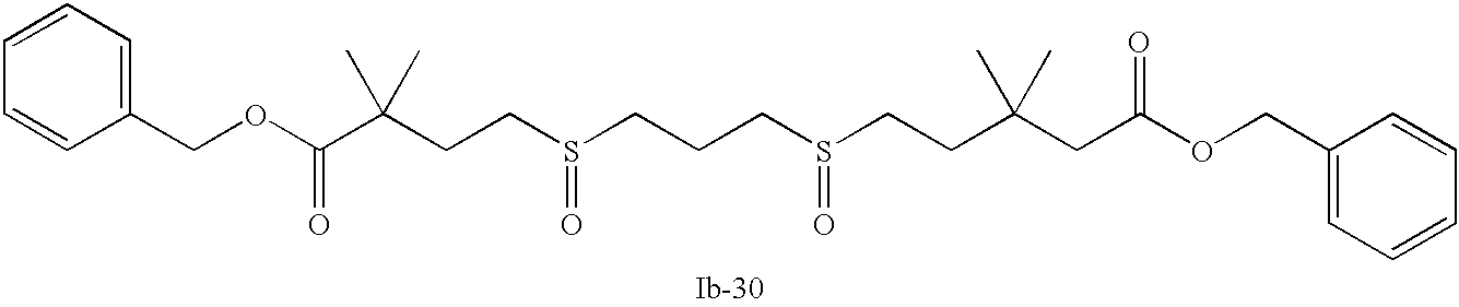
O(C(C(CCS(CCCS(CCC(CC(OCC1=CC=CC=C1)=O)(C)C)=O)=O)(C)C)=O)CC1=CC=CC=C1
